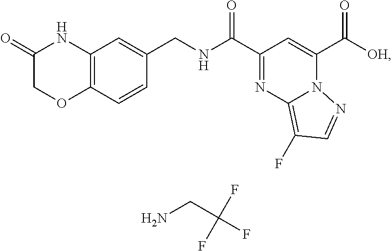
FC(CN)(F)F.C(C1=NC2=C(F)C=NN2C(C([OH])=O)=C1)(=O)NCC1=CC2=C(C=C1)OCC(=O)N2
